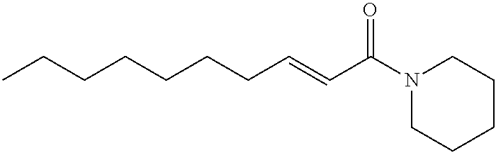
CCCCCCCC=CC(N1CCCCC1)=O
